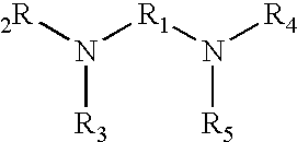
N([R1]N([R5])[R4])([2R])[R3]
